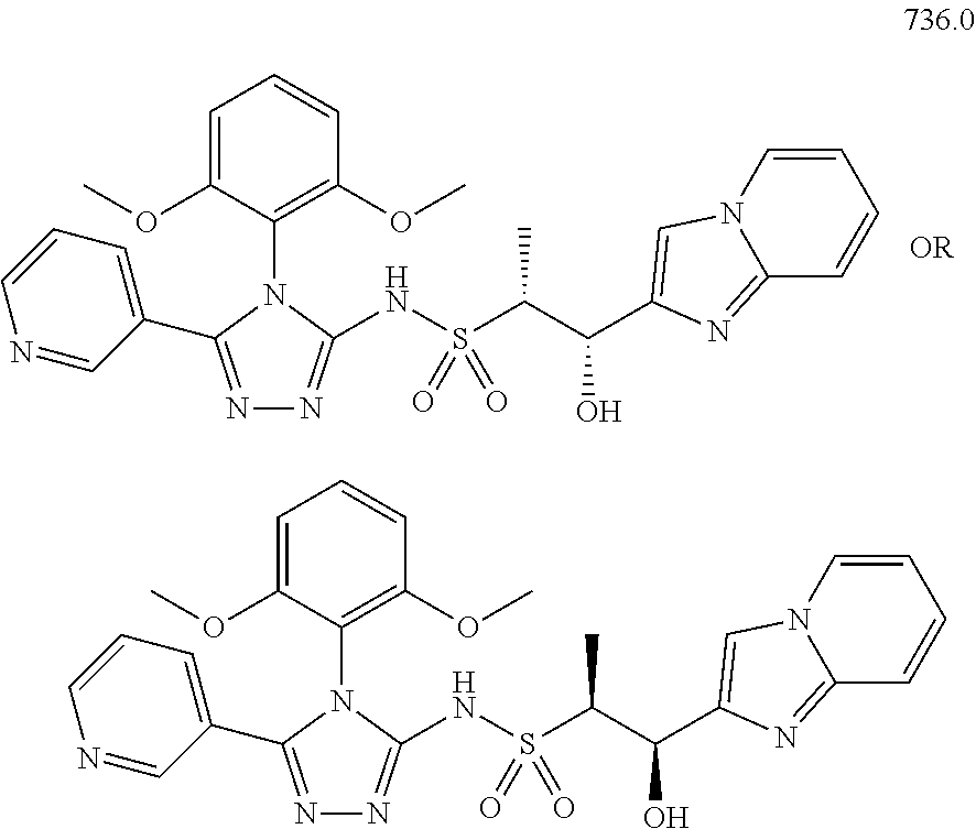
N1=C(C2=CC=CN=C2)N(C2=C(OC)C=CC=C2OC)C(NS(C(C(O)C2=CN3C=CC=CC3=N2)C)(=O)=O)=N1.N1=C(C2=CC=CN=C2)N(C2=C(OC)C=CC=C2OC)C(NS(C(C(O)C2=CN3C=CC=CC3=N2)C)(=O)=O)=N1
